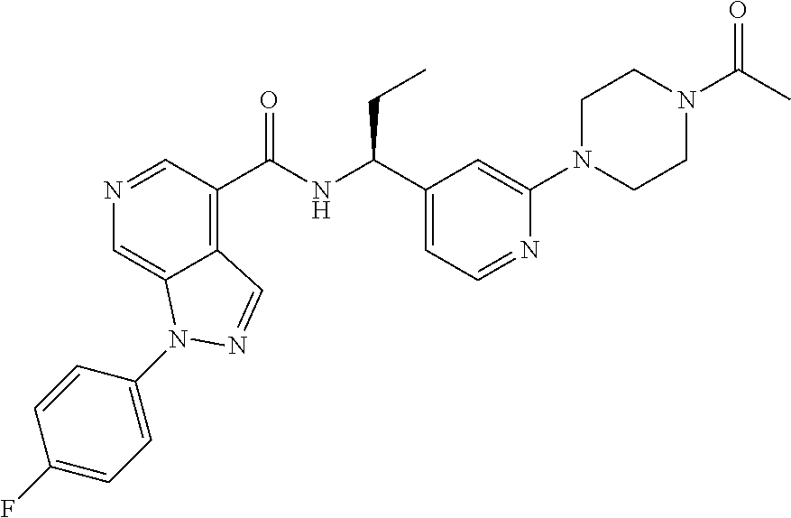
N1=CC(C(NC(C2=CC=NC(N3CCN(C(=O)C)CC3)=C2)CC)=O)=C2C(=C1)N(C1=CC=C(F)C=C1)N=C2
